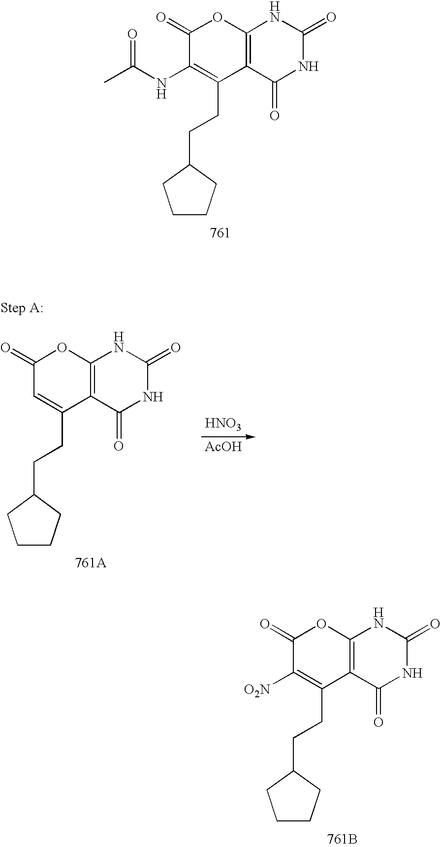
C12=C(C(=O)NC(=O)N1)C(CCC1CCCC1)=C(NC(C)=O)C(=O)O2.[HNO3].[AcOH].C12=C(C(=O)NC(=O)N1)C(CCC1CCCC1)=CC(=O)O2.[761A].C12=C(C(=O)NC(=O)N1)C(CCC1CCCC1)=C([O2N])C(=O)O2.[761B]
